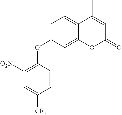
C1=C(OC2=C([O2N])C=C([CF3])C=C2)C=C2C(=C1)C(C)=CC(=O)O2
